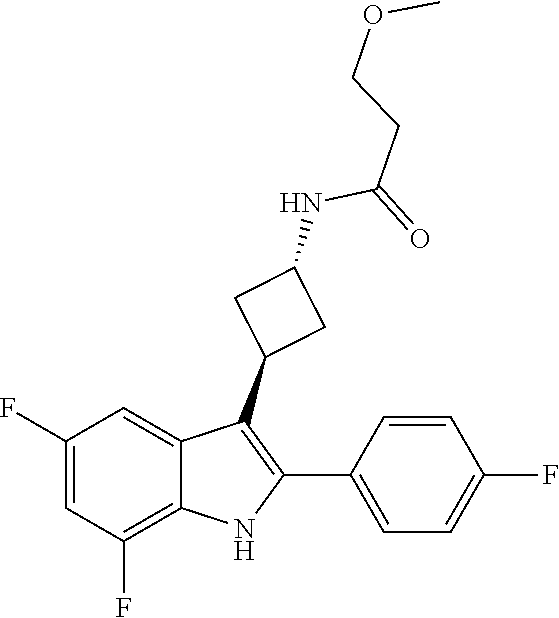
C(=O)(CCOC)NC1CC(C2=C(C3=CC=C(F)C=C3)NC3=C(F)C=C(F)C=C23)C1
